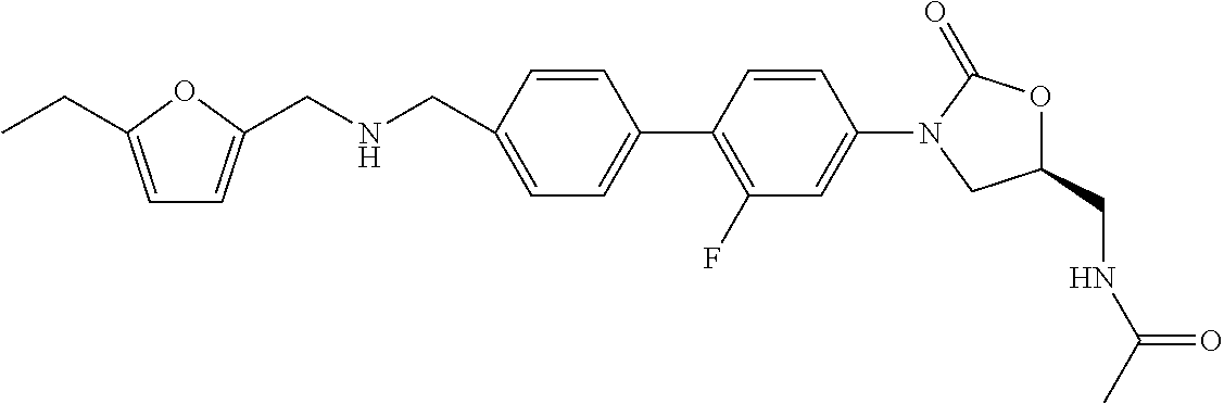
C1=C(CNCC2=CC=C(CC)O2)C=CC(C2=C(F)C=C(N3CC(CNC(=O)C)OC3=O)C=C2)=C1
